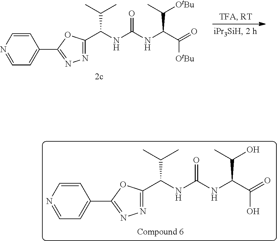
C1=CN=CC=C1C1=NN=C(C(NC(NC(C([OtBu])=O)C([OtBu])C)=O)C(C)C)O1.C1=CN=CC=C1C1=NN=C(C(NC(NC(C(O)=O)C(O)C)=O)C(C)C)O1
